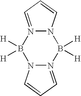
N12N(=CC=C1)B([H])([H])N1N(=CC=C1)B2([H])[H]
